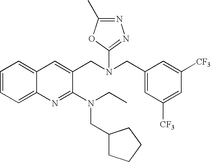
C1=CC=C2C(=C1)C=C(CN(CC1=CC([CF3])=CC([CF3])=C1)C1=NN=C(C)O1)C(N(CC)CC1CCCC1)=N2
